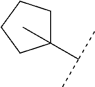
C1(C(C)C)(C)CCCC1
